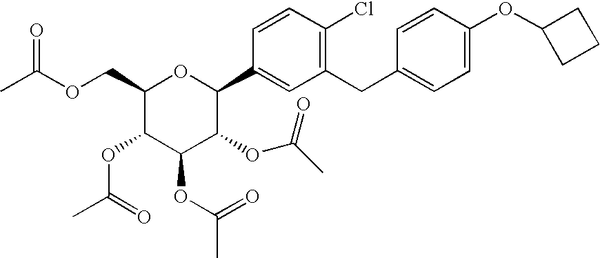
C1(COC(C)=O)C(OC(C)=O)C(OC(C)=O)C(OC(C)=O)C(C2=CC(CC3=CC=C(OC4CCC4)C=C3)=C(Cl)C=C2)O1
